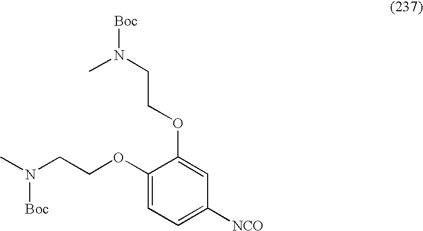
C1(OCCN(C)[Boc])=CC=C([NCO])C=C1OCCN([Boc])C
